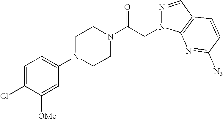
C1=C(Cl)C([OMe])=CC(N2CCN(C(CN3N=CC4=C3N=C([N3])C=C4)=O)CC2)=C1
